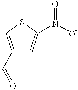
C1(C=O)=CSC([N+]([O-])=O)=C1
